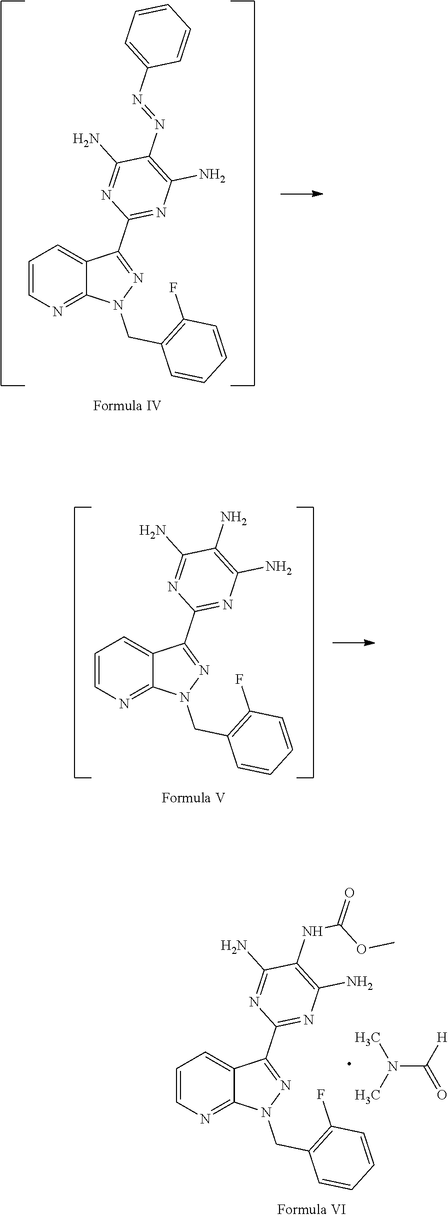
C1=CN=C2C(=C1)C(C1=NC(N)=C(N)C(N)=N1)=NN2CC1=C(F)C=CC=C1.C1=CN=C2C(=C1)C(C1=NC(N)=C(NC(OC)=O)C(N)=N1)=NN2CC1=C(F)C=CC=C1.N(C(=O)[H])(C)C.C1=CN=C2C(=C1)C(C1=NC(N)=C(N=NC3=CC=CC=C3)C(N)=N1)=NN2CC1=C(F)C=CC=C1
